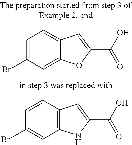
C12=C(C=CC(Br)=C1)C=C(C([OH])=O)N2.C12=CC(Br)=CC=C1C=C(C(O)=O)O2
